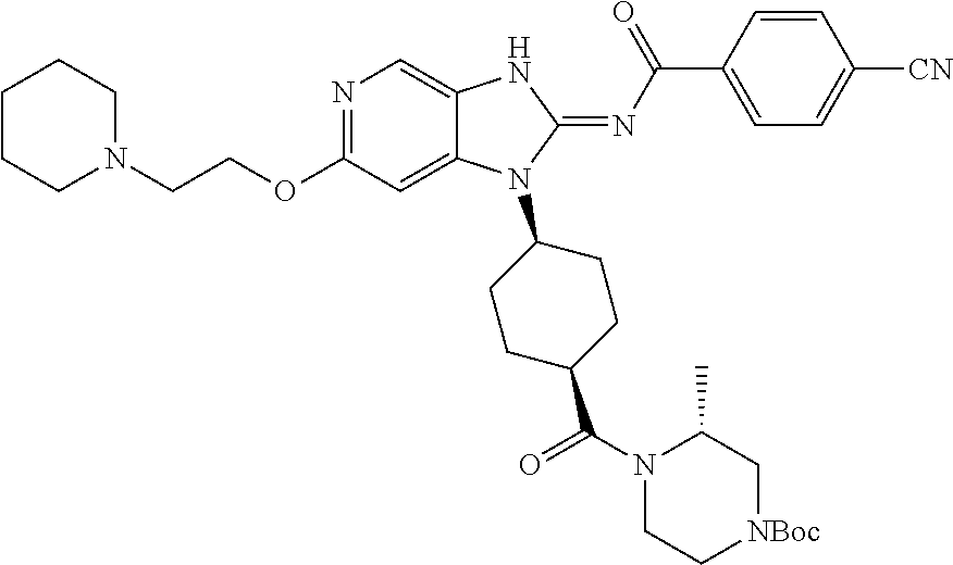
C1CCN(CCOC2=NC=C3C(=C2)N(C2CCC(C(=O)N4CC[NBoc]CC4C)CC2)C(=NC(C2=CC=C([CN])C=C2)=O)N3)CC1
